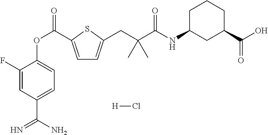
C1(F)=CC(C(N)=N)=CC=C1OC(=O)C1=CC=C(CC(C(=O)NC2CC(C(O)=O)CCC2)(C)C)S1.[H]Cl
